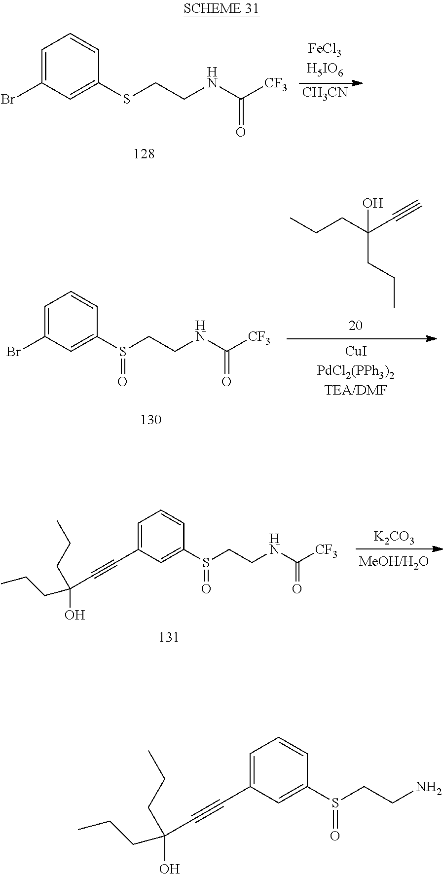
[CH3CN].C1=C(Br)C=C(SCCNC([CF3])=O)C=C1.C(CC(C#C)(CCC)O)C.C1=C(Br)C=C(S(CCNC([CF3])=O)=O)C=C1.[K2CO3].C1=C(C#CC(O)(CCC)CCC)C=C(S(CCNC([CF3])=O)=O)C=C1.C1=C(C#CC(O)(CCC)CCC)C=C(S(CCN)=O)C=C1
